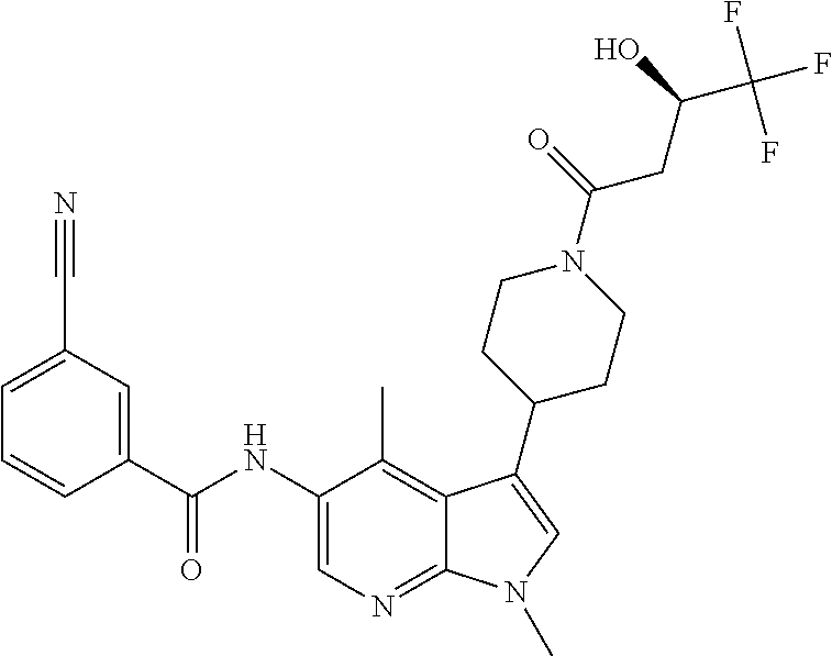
N(C1=CN=C2C(=C1C)C(C1CCN(C(=O)CC(C(F)(F)F)O)CC1)=CN2C)C(C1=CC(C#N)=CC=C1)=O
